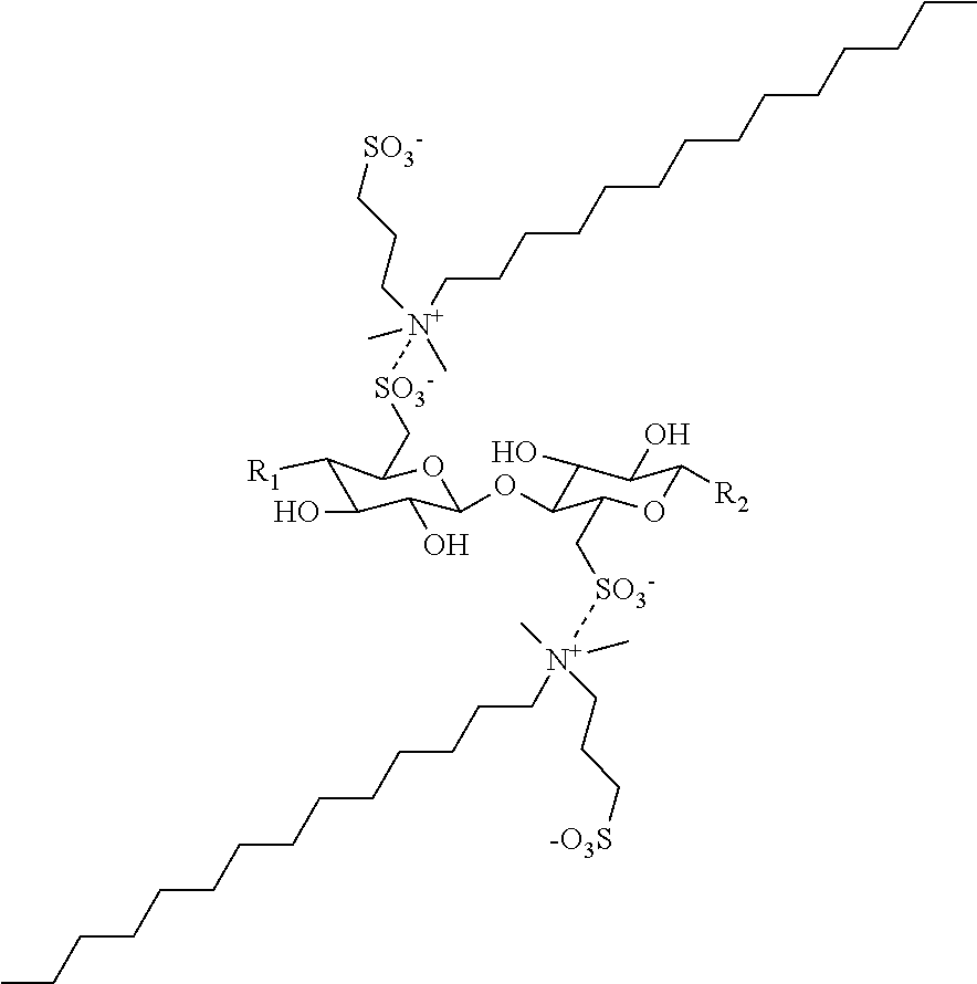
C(CCCCCCCCCCCCC)[N+]([SO3-]CC1C([R1])C(O)C(O)C(OC2C(O)C(O)C([R2])OC2C[SO3-][N+](CCCCCCCCCCCCCC)(CCC[-O3S])(C)C)O1)(C)(C)CCC[SO3-]
